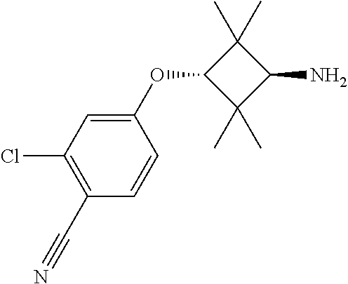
C1=CC(OC2C(C)(C)C(N)C2(C)C)=CC(Cl)=C1C#N
